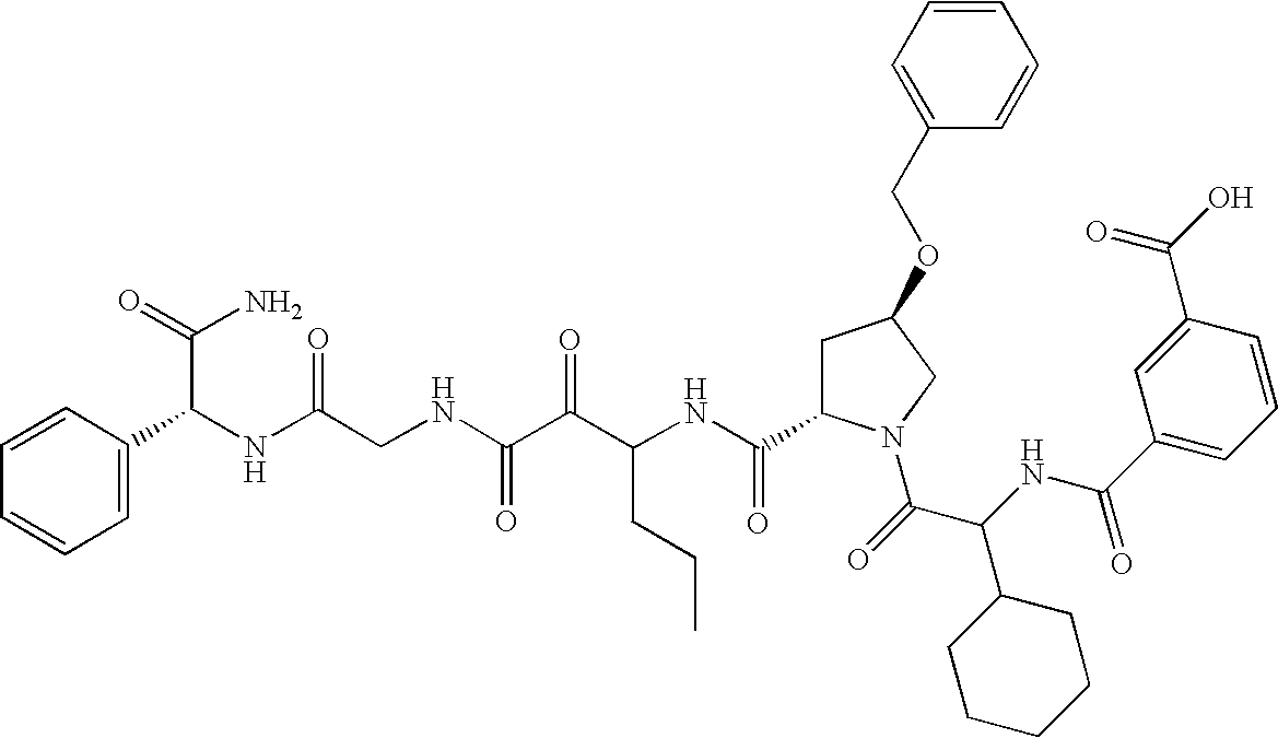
C(NC(C(=O)N1CC(OCC2=CC=CC=C2)CC1C(NC(C(C(NCC(NC(C(N)=O)C1=CC=CC=C1)=O)=O)=O)CCC)=O)C1CCCCC1)(=O)C1=CC=CC(C(O)=O)=C1
